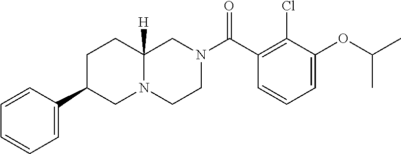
C1=C(OC(C)C)C(Cl)=C(C(N2CCN3C([H])(C2)CCC(C2=CC=CC=C2)C3)=O)C=C1
